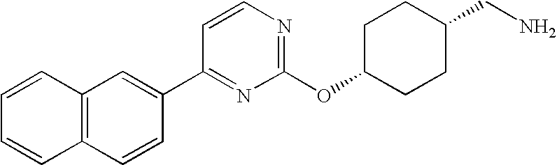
C12=C(C=CC(C3=NC(OC4CCC(CN)CC4)=NC=C3)=C1)C=CC=C2
